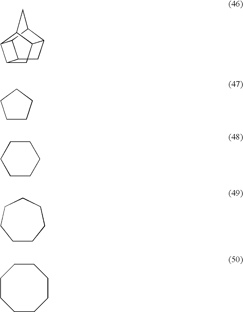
C12CC3C4C1C1C2CC3C1C4.C1CCCC1.C1CCCCC1.C1CCCCCC1.C1CCCCCCC1
